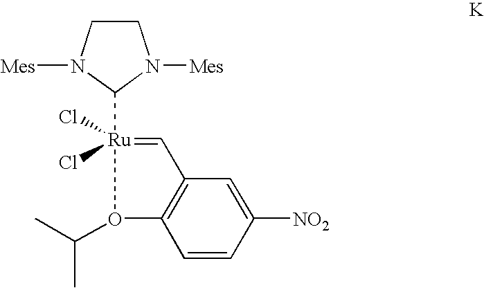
C12=C(C=C([NO2])C=C1)C=[Ru](C1N([Mes])CCN1[Mes])(Cl)(Cl)O2C(C)C
